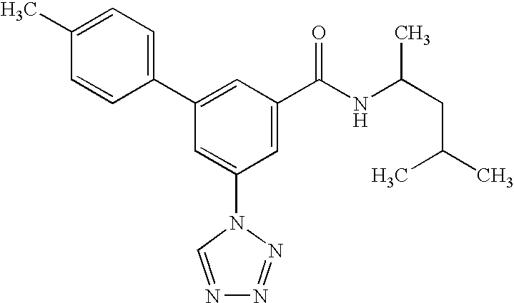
C1(C2=CC(C(NC(CC(C)C)C)=O)=CC(N3C=NN=N3)=C2)=CC=C(C)C=C1
